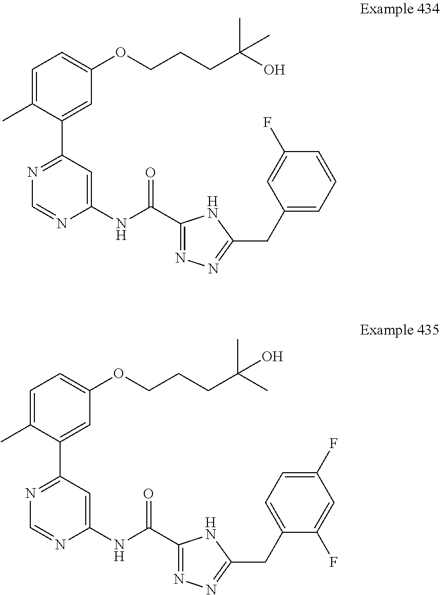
C1=C(C)C(C2=NC=NC(NC(C3=NN=C(CC4=CC=C(F)C=C4F)N3)=O)=C2)=CC(OCCCC(C)(C)O)=C1.C1=C(C)C(C2=NC=NC(NC(C3=NN=C(CC4=CC=CC(F)=C4)N3)=O)=C2)=CC(OCCCC(O)(C)C)=C1
